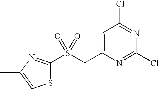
ClC1=NC(Cl)=NC(CS(=O)(=O)C2=NC(C)=CS2)=C1
